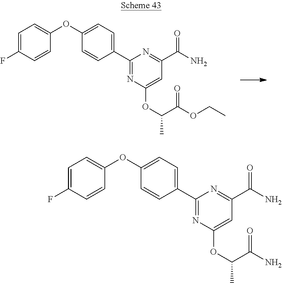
C1(C2=CC=C(OC3=CC=C(F)C=C3)C=C2)=NC(OC(C)C(OCC)=O)=CC(C(N)=O)=N1.C1(C2=CC=C(OC3=CC=C(F)C=C3)C=C2)=NC(OC(C)C(N)=O)=CC(C(N)=O)=N1
